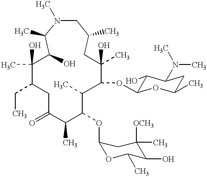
C(C)C1CC(=O)C(C)C(OC2OC(C)C(O)C([OCH3])(C)C2)C(C)C(OC2C(O)C(N(C)C)CC(C)O2)C(C)(O)CC(C)CN(C)C(C)C(O)C1(C)O
